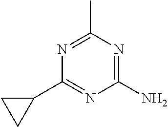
N1=C(N)N=C(C2CC2)N=C1C
